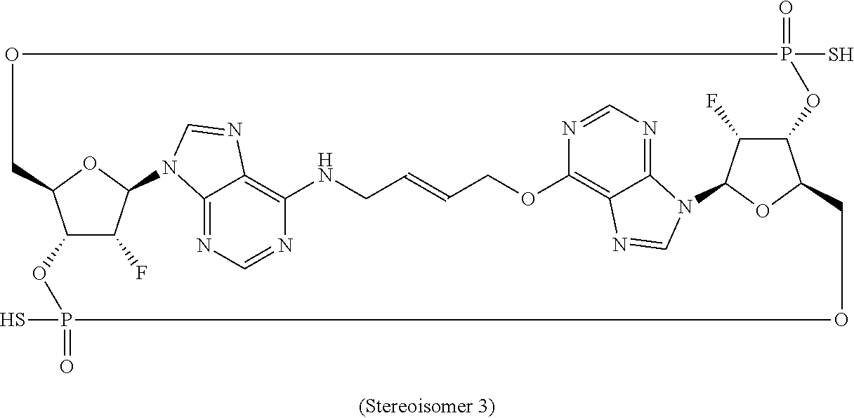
N1=CN=C2C3=C1NCC=CCOC1=C4C(=NC=N1)N(C=N4)C1C(F)C4C(O1)COP(S)(=O)OC1C(F)C(OC1COP(S)(=O)O4)N2C=N3
